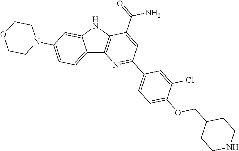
C12=CC=C(N3CCOCC3)C=C1NC1=C2N=C(C2=CC=C(OCC3CCNCC3)C(Cl)=C2)C=C1C(=O)N
